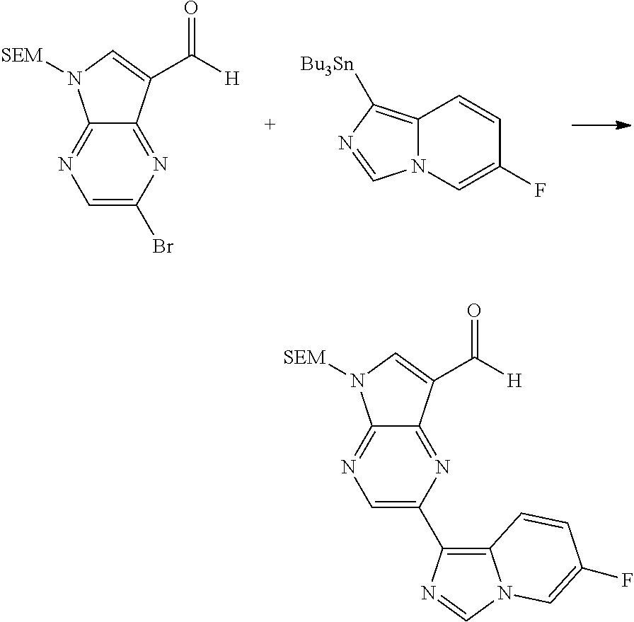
C12=NC(Br)=CN=C1N([SEM])C=C2C(=O)[H].N12C(=C([Bu3Sn])N=C1)C=CC(F)=C2.C12=NC(C3=C4N(C=N3)C=C(F)C=C4)=CN=C1N([SEM])C=C2C(=O)[H]
